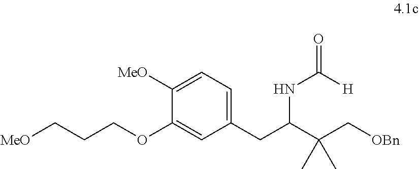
C1(CC(C(C[OBn])(C)C)NC(=O)[H])=CC=C([MeO])C(OCCC[MeO])=C1
